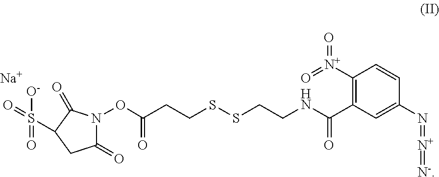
C1([N+](=O)=O)=C(C(NCCSSCCC(ON2C(=O)CC(S(=O)([O-])=O)C2=O)=O)=O)C=C(N=[N+]=[N-])C=C1.[Na]
